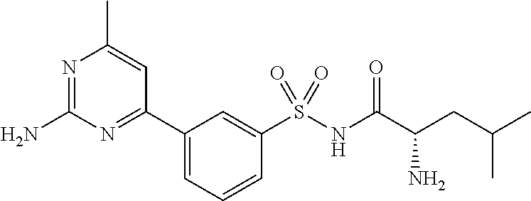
C1(C2=NC(N)=NC(C)=C2)=CC=CC(S(NC(C(CC(C)C)N)=O)(=O)=O)=C1
